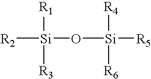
O([Si]([R1])([R3])[R2])[Si]([R4])([R6])[R5]
